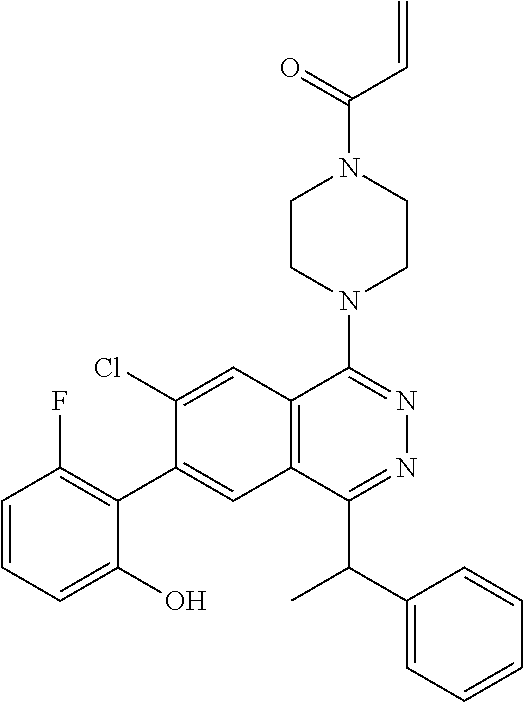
C12=C(C(C(C3=CC=CC=C3)C)=NN=C1N1CCN(C(=O)C=C)CC1)C=C(C1=C(F)C=CC=C1O)C(Cl)=C2
